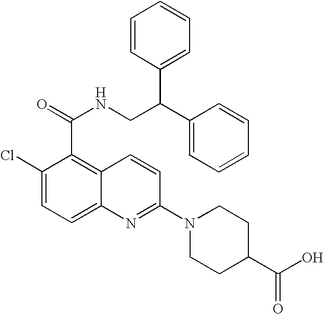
N(C(C1=C2C(=CC=C1Cl)N=C(N1CCC(C(O)=O)CC1)C=C2)=O)CC(C1=CC=CC=C1)C1=CC=CC=C1
